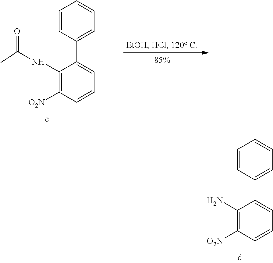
C1=CC(C2=CC=CC([O2N])=C2NC(=O)C)=CC=C1.C1=CC(C2=CC=CC([O2N])=C2N)=CC=C1
